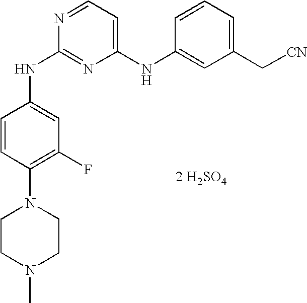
N(C1=NC(NC2=CC(C[CN])=CC=C2)=CC=N1)C1=CC(F)=C(N2CCN(C)CC2)C=C1.[2 H2SO4]
